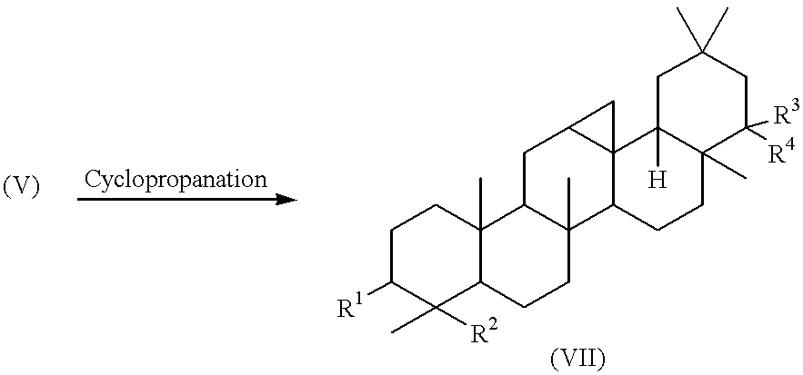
C1C([R1])C(C)([R2])C2C(C)(C1)C1C(C)(CC2)C2C3(C(C1)C3)C1([H])C(C)(CC2)C([R4])([R3])CC(C)(C)C1
